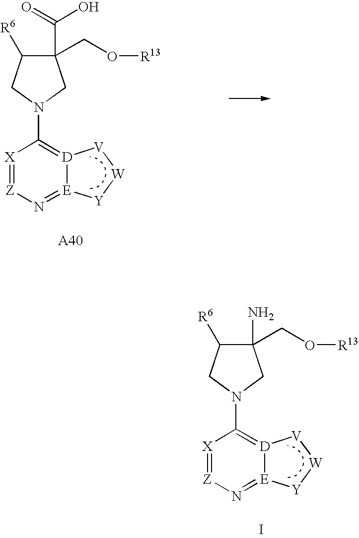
C1(CO[R13])(N)C([R6])CN(C2=[D]3[E](=N[Z]=[X]2)[Y][W][V]3)C1.I.C1(CO[R13])(C(O)=O)C([R6])CN(C2=[D]3[E](=N[Z]=[X]2)[Y][W][V]3)C1.[A40]
